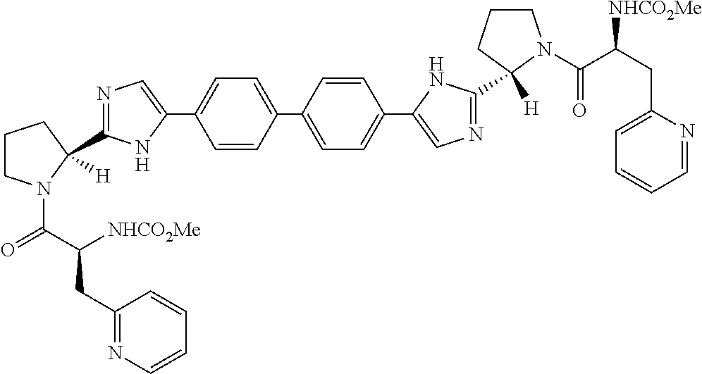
C1=C(C2=CC=C(C3=CN=C(C4([H])CCCN4C(C(CC4=CC=CC=N4)[NHCO2Me])=O)N3)C=C2)C=CC(C2=CN=C(C3([H])N(C(=O)C(CC4=NC=CC=C4)[NHCO2Me])CCC3)N2)=C1
